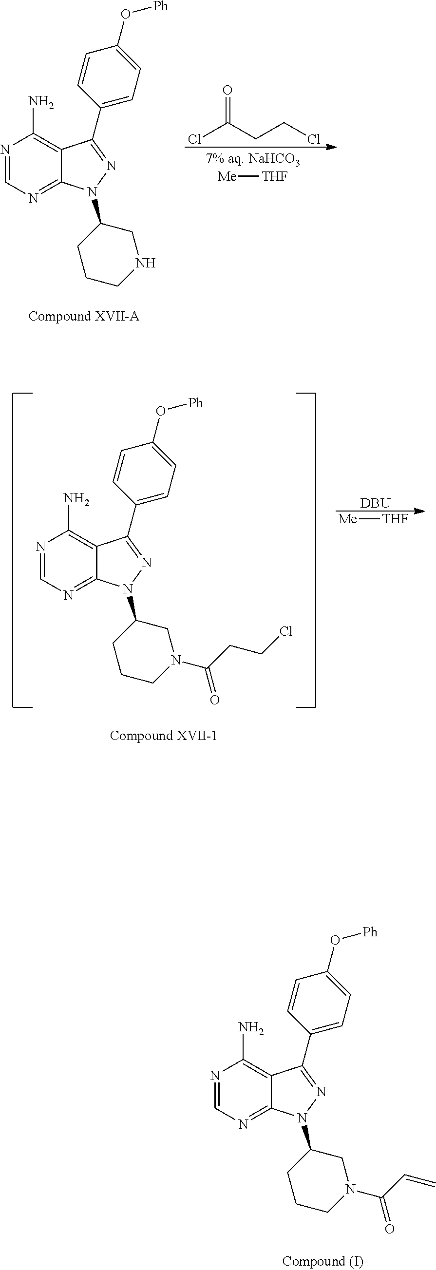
N1=CN=C2C(=C1N)C(C1=CC=C(O[Ph])C=C1)=NN2C1CCCN(C(C=C)=O)C1.[Me][THF].ClC(CCCl)=O.N1=CN=C2C(=C1N)C(C1=CC=C(O[Ph])C=C1)=NN2C1CCCNC1.[Me][THF].[DBU].N1=CN=C2C(=C1N)C(C1=CC=C(O[Ph])C=C1)=NN2C1CCCN(C(CCCl)=O)C1
